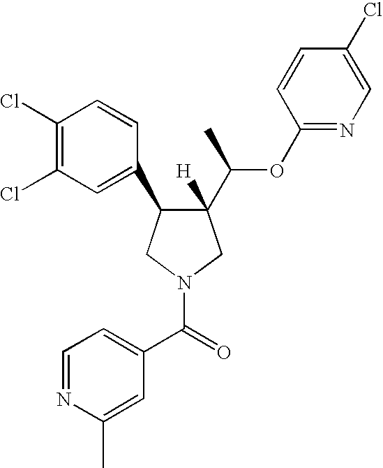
C1(Cl)=C(Cl)C=C(C2C(C(C)OC3=NC=C(Cl)C=C3)([H])CN(C(=O)C3=CC=NC(C)=C3)C2)C=C1
